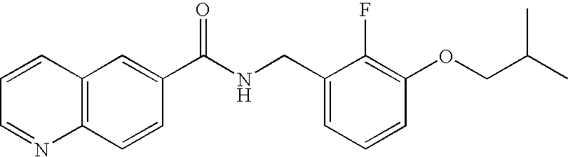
C1=CC=NC2=C1C=C(C(NCC1=CC=CC(OCC(C)C)=C1F)=O)C=C2
